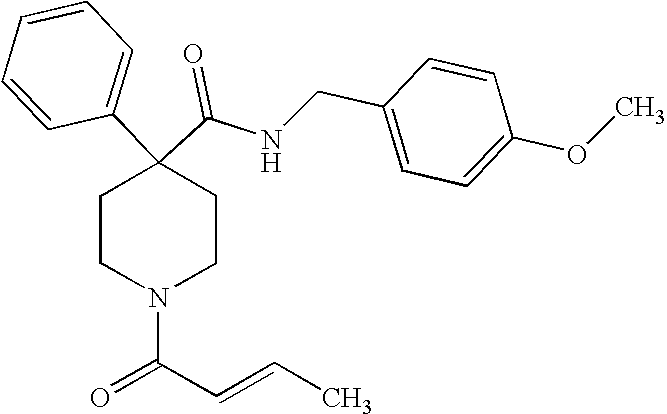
N(C(C1(C2=CC=CC=C2)CCN(C(C=CC)=O)CC1)=O)CC1=CC=C(OC)C=C1
